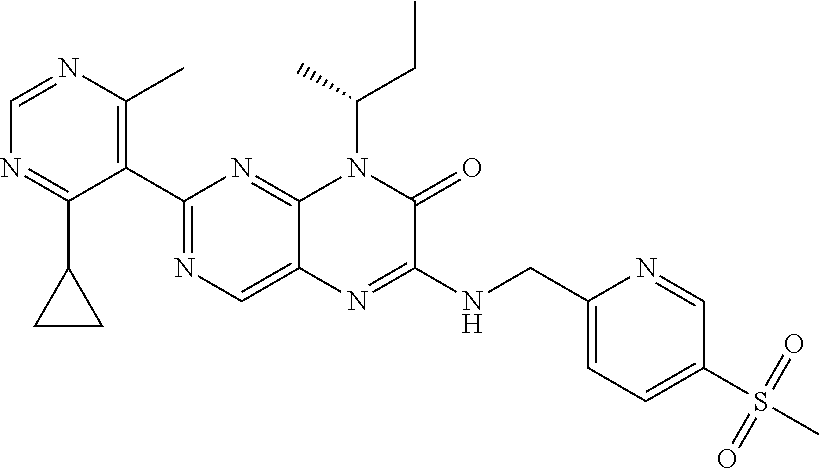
C1=NC(C)=C(C2=NC=C3C(=N2)N(C(C)CC)C(=O)C(NCC2=CC=C(S(=O)(=O)C)C=N2)=N3)C(C2CC2)=N1
